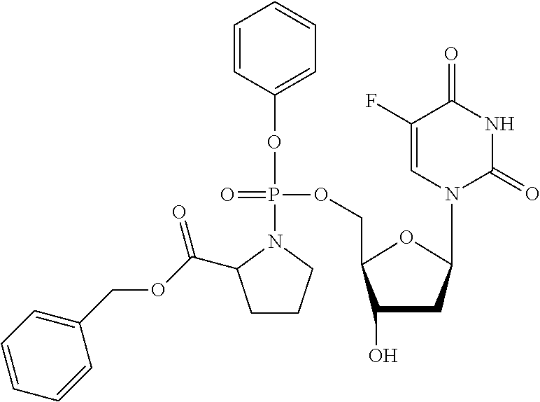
C1(O)CC(N2C(=O)NC(=O)C(F)=C2)OC1COP(OC1=CC=CC=C1)(=O)N1C(C(OCC2=CC=CC=C2)=O)CCC1
